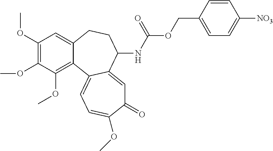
C1(OC)=C(OC)C(OC)=C2C(=C1)CCC(NC(OCC1=CC=C([NO3])C=C1)=O)C1=CC(=O)C(OC)=CC=C21
